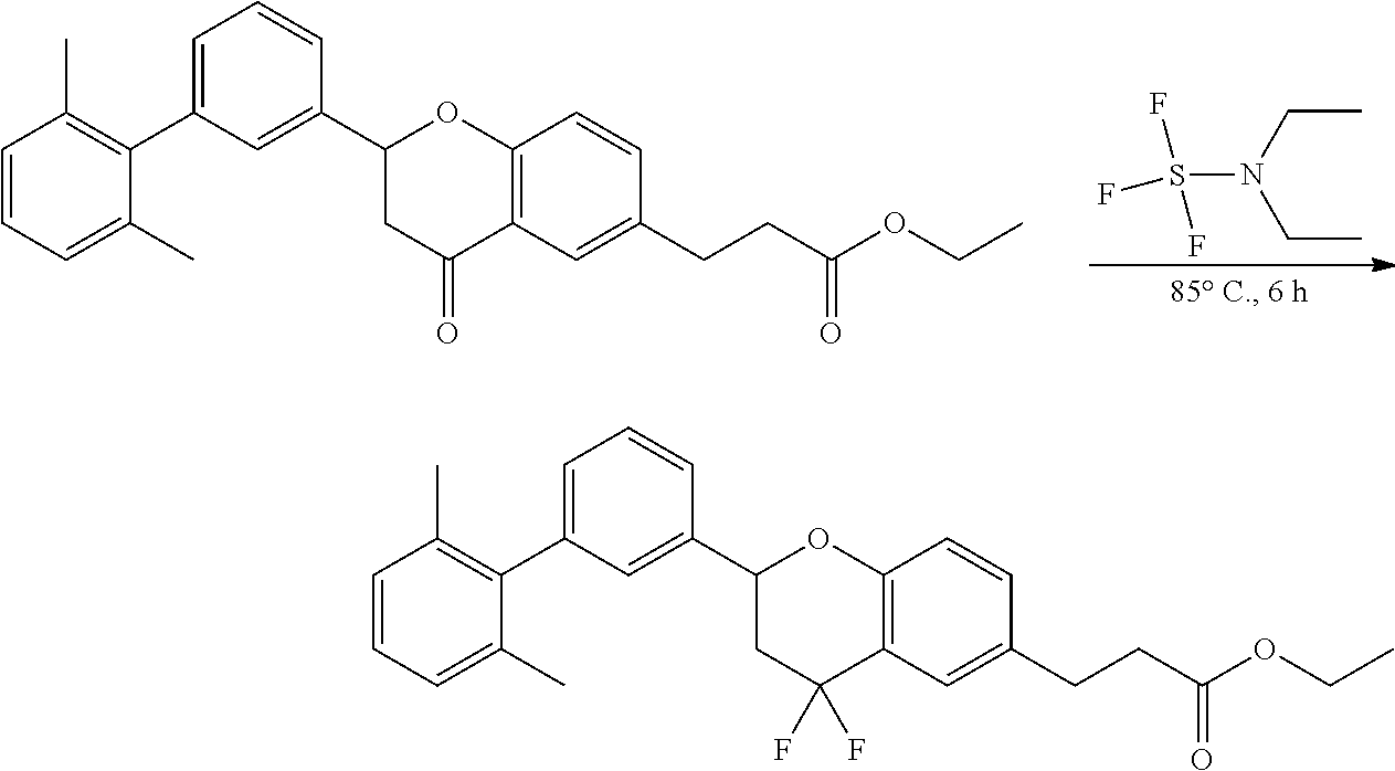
C1=C(C2=C(C)C=CC=C2C)C=C(C2CC(=O)C3=C(O2)C=CC(CCC(OCC)=O)=C3)C=C1.S(N(CC)CC)(F)(F)F.C1=C(C2=C(C)C=CC=C2C)C=C(C2CC(F)(F)C3=C(O2)C=CC(CCC(OCC)=O)=C3)C=C1
